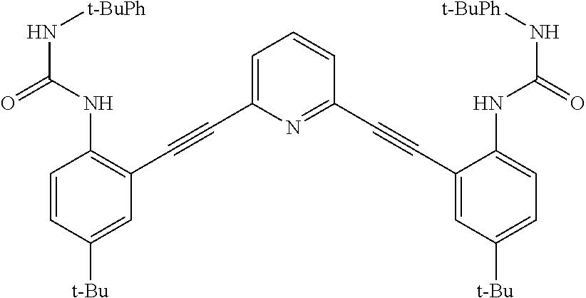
C(#CC1=C(NC(N[t-BuPh])=O)C=CC([t-Bu])=C1)C1=CC=CC(C#CC2=CC([t-Bu])=CC=C2NC(N[t-BuPh])=O)=N1
